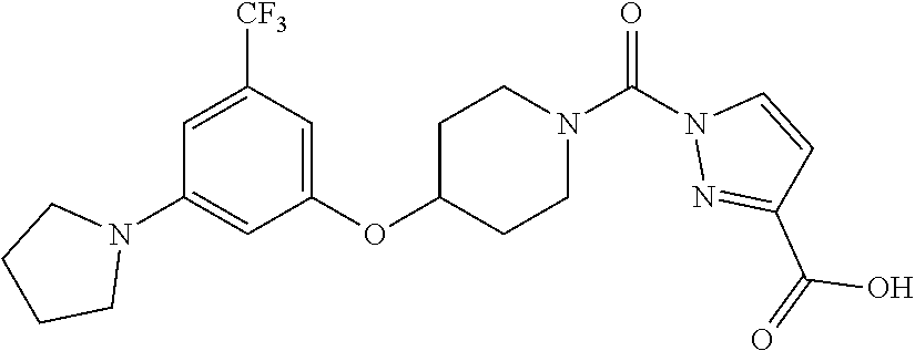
C1=C([CF3])C=C(OC2CCN(C(N3N=C(C(=O)O)C=C3)=O)CC2)C=C1N1CCCC1
